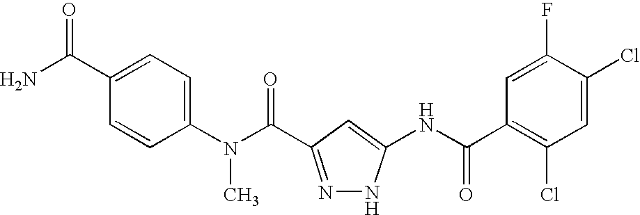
C1=CC(C(N)=O)=CC=C1N(C(=O)C1=NNC(NC(C2=C(Cl)C=C(Cl)C(F)=C2)=O)=C1)C
